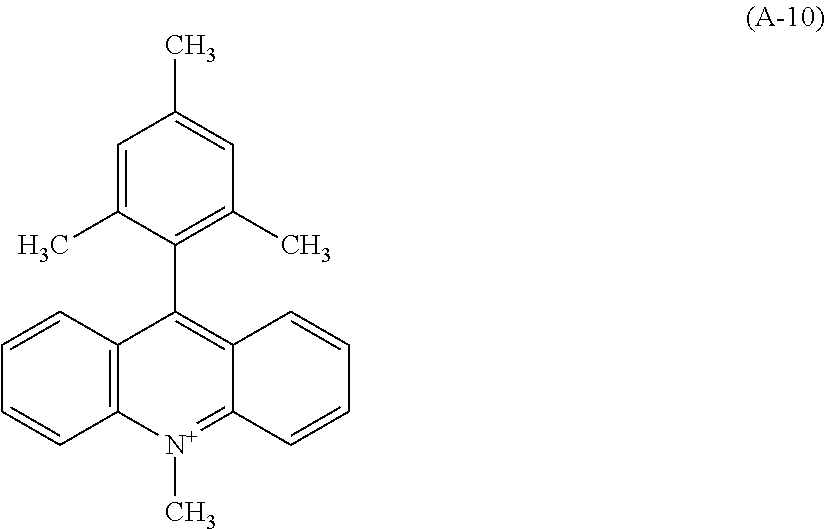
C1=CC2=C(C=C1)[N+](C)=C1C(=C2C2=C(C)C=C(C)C=C2C)C=CC=C1
